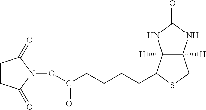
C1CC(=O)N(OC(CCCCC2C3([H])C([H])(CS2)NC(=O)N3)=O)C1=O
